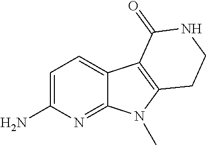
C1=C(N)N=C2C(=C1)C1=C(N2C)CCNC1=O
